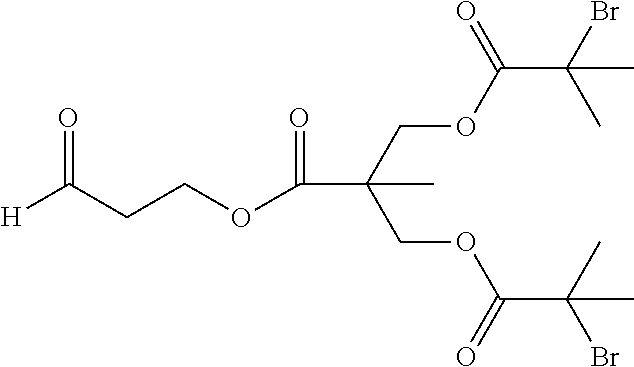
C(OC(C(C)(Br)C)=O)C(COC(C(C)(Br)C)=O)(C)C(=O)OCCC([H])=O
